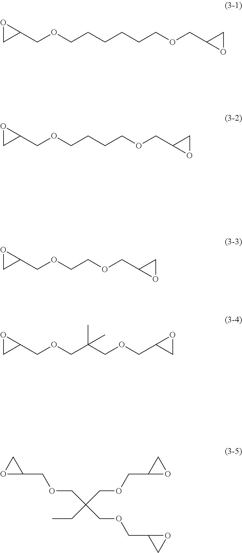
O1CC1COCCCCCCOCC1OC1.O1CC1COCCCCOCC1OC1.O1CC1COCCOCC1OC1.O1CC1COCC(COCC1CO1)(C)C.O1C(COCC(COCC2CO2)(COCC2OC2)CC)C1
